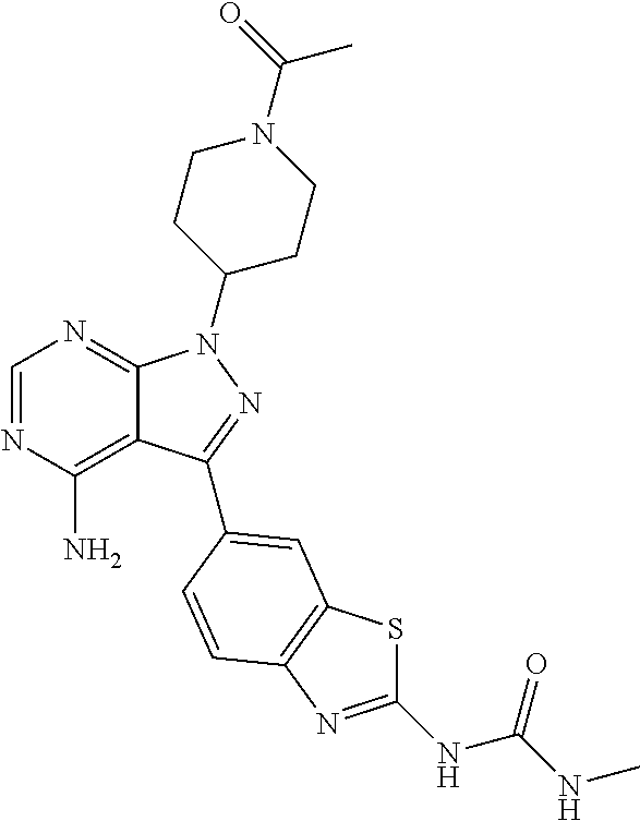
N1=CN=C2C(=C1N)C(C1=CC3=C(N=C(NC(=O)NC)S3)C=C1)=NN2C1CCN(C(=O)C)CC1
